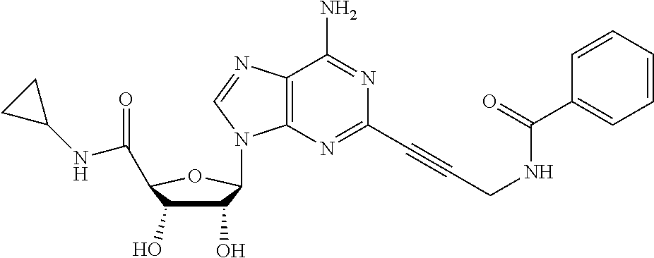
C1(O)C(O)C(C(NC2CC2)=O)OC1N1C2=C(C(N)=NC(C#CCNC(C3=CC=CC=C3)=O)=N2)N=C1
